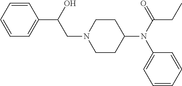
N1(CC(C2=CC=CC=C2)O)CCC(N(C2=CC=CC=C2)C(CC)=O)CC1
